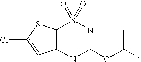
C12=C(SC(Cl)=C1)S(=O)(=O)N=C(OC(C)C)N2
